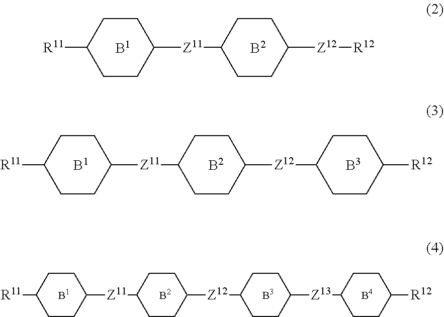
[R11]C1CCC([Z11]C2CCC([Z12][R12])CC2)CC1.[R11]C1CCC([Z11]C2CCC([Z12]C3CCC([R12])CC3)CC2)CC1.[R11]C1CCC([Z11]C2CCC([Z12]C3CCC([Z13]C4CCC([R12])CC4)CC3)CC2)CC1
